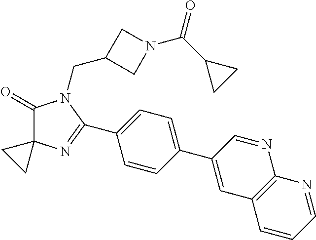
C1(=O)C2(N=C(C3=CC=C(C4=CC5=C(N=C4)N=CC=C5)C=C3)N1CC1CN(C(C3CC3)=O)C1)CC2
